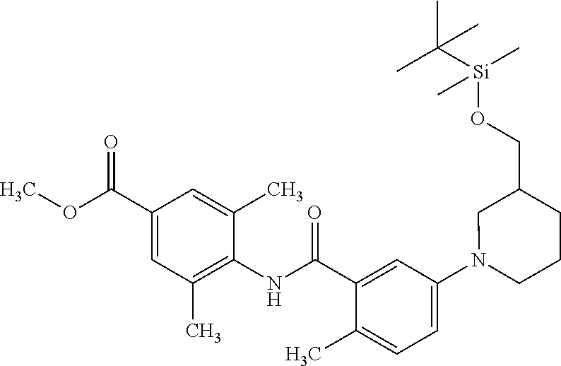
C1(C(=O)OC)=CC(C)=C(NC(=O)C2=CC(N3CCCC(CO[Si](C(C)(C)C)(C)C)C3)=CC=C2C)C(C)=C1
